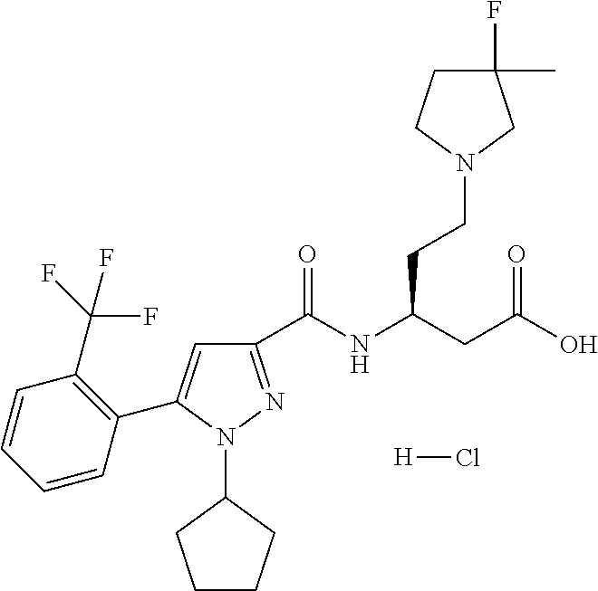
C1(C(NC(CC(O)=O)CCN2CC(F)(C)CC2)=O)=NN(C2CCCC2)C(C2=C(C(F)(F)F)C=CC=C2)=C1.[H]Cl
